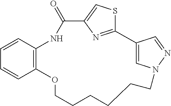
C12=NC(=CS1)C(=O)NC1=C(OCCCCCCN3C=C2C=N3)C=CC=C1
